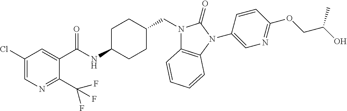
C1(Cl)=CN=C(C(F)(F)F)C(C(NC2CCC(CN3C4=C(N(C5=CN=C(OCC(O)C)C=C5)C3=O)C=CC=C4)CC2)=O)=C1
